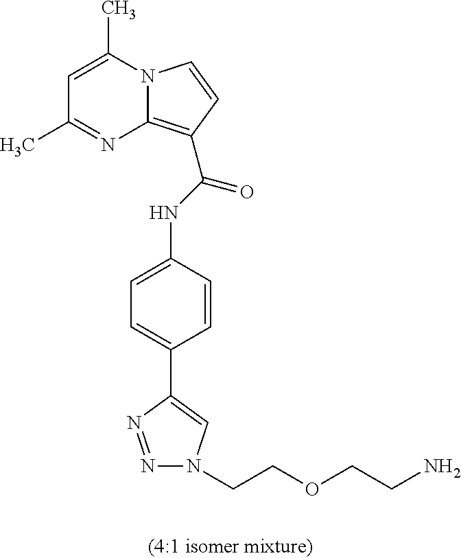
C1=C(C)N2C(=C(C(NC3=CC=C(C4=CN(CCOCCN)N=N4)C=C3)=O)C=C2)N=C1C
